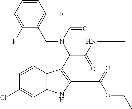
C1=C(F)C(CN(C=O)C(C(NC(C)(C)C)=O)C2=C(C(OCC)=O)NC3=C2C=CC(Cl)=C3)=C(F)C=C1
